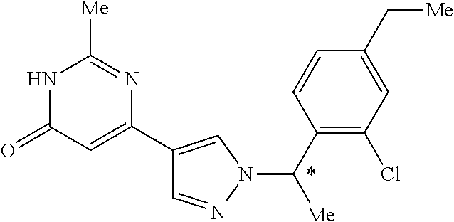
C1=NN(C(C2=C(Cl)C=C(C[Me])C=C2)[Me])C=C1C1=CC(=O)NC([Me])=N1
